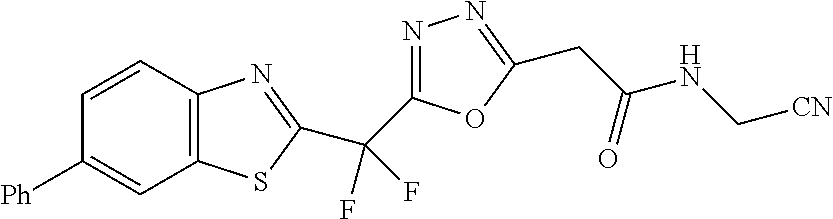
C12=C(C=CC([Ph])=C1)N=C(C(F)(F)C1=NN=C(CC(NC[CN])=O)O1)S2
